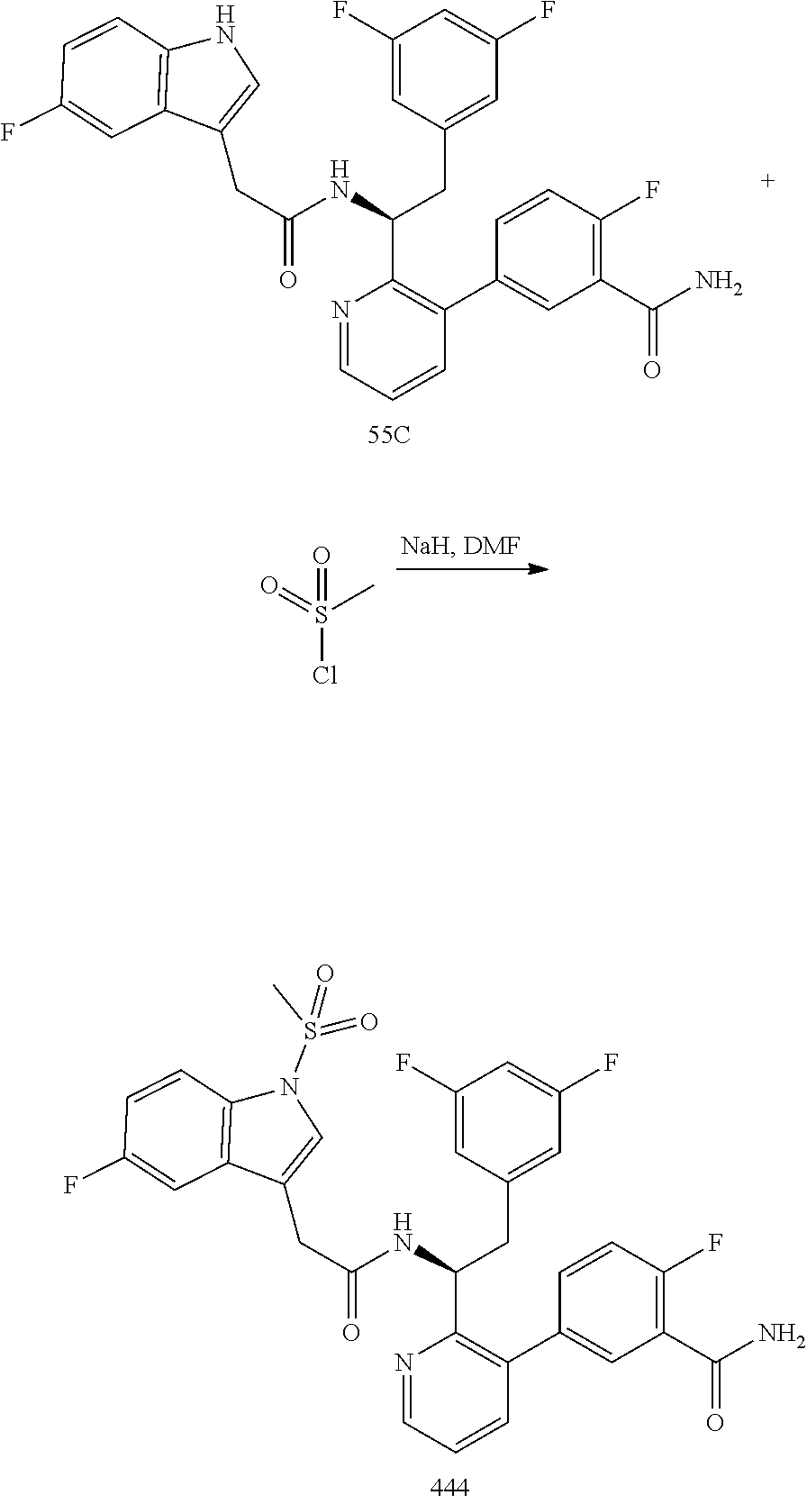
N1=CC=CC(C2=CC(C(N)=O)=C(F)C=C2)=C1C(CC1=CC(F)=CC(F)=C1)NC(CC1=CN(S(C)(=O)=O)C2=C1C=C(F)C=C2)=O.N1=CC=CC(C2=CC(C(N)=O)=C(F)C=C2)=C1C(CC1=CC(F)=CC(F)=C1)NC(CC1=CNC2=C1C=C(F)C=C2)=O.S(C)(=O)(Cl)=O
